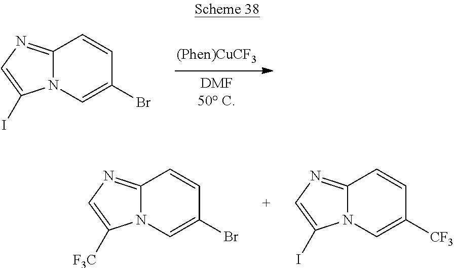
C12=NC=C(I)N1C=C(Br)C=C2.C12=NC=C([F3C])N1C=C(Br)C=C2.C12=NC=C(I)N1C=C([CF3])C=C2
